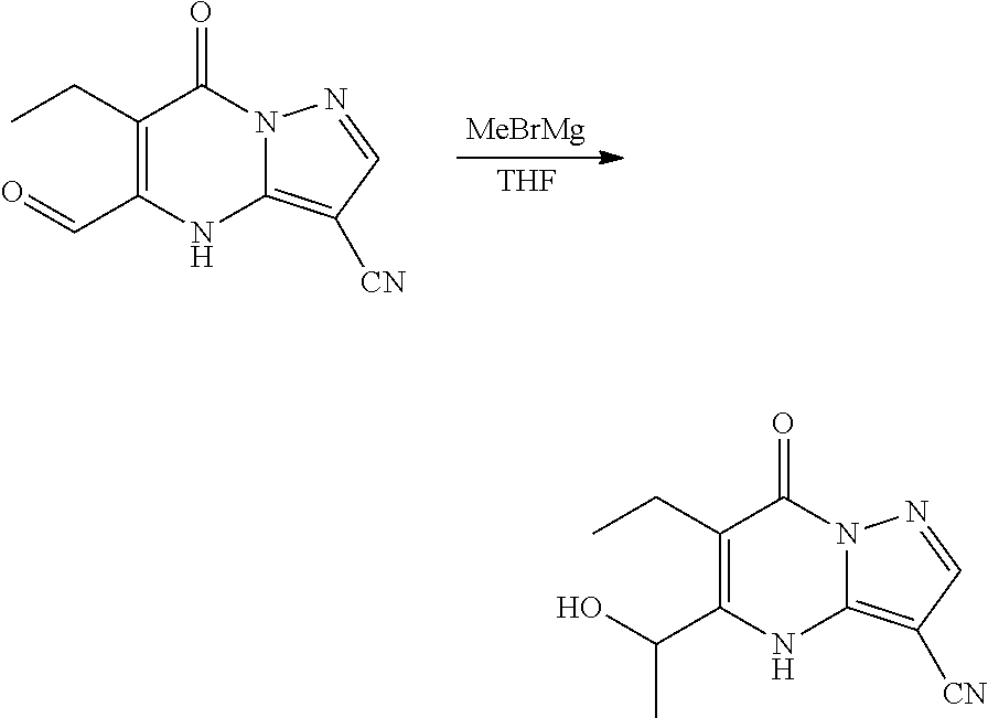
[THF].C1(CC)=C(C=O)NC2=C([CN])C=NN2C1=O.C1(CC)=C(C(O)C)NC2=C([CN])C=NN2C1=O
